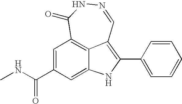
N1=CC2=C(C3=CC=CC=C3)NC3=CC(C(NC)=O)=CC(=C23)C(=O)N1
